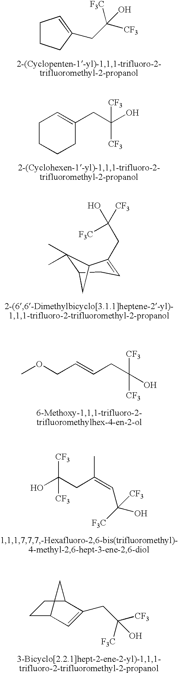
C1CCC(CC([F3C])(O)[CF3])=C1.C1CCCC(CC([CF3])([CF3])O)=C1.C1(C)(C)C2CC=C(CC([CF3])(O)[F3C])C1C2.COCC=CCC([CF3])([CF3])O.OC([CF3])([CF3])CC(C)=CC(O)([CF3])[F3C].C1C2C=C(CC([CF3])([F3C])O)C(C1)C2
